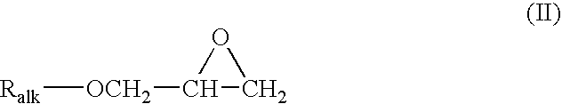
C1OC1[OCH2][Ralk]
